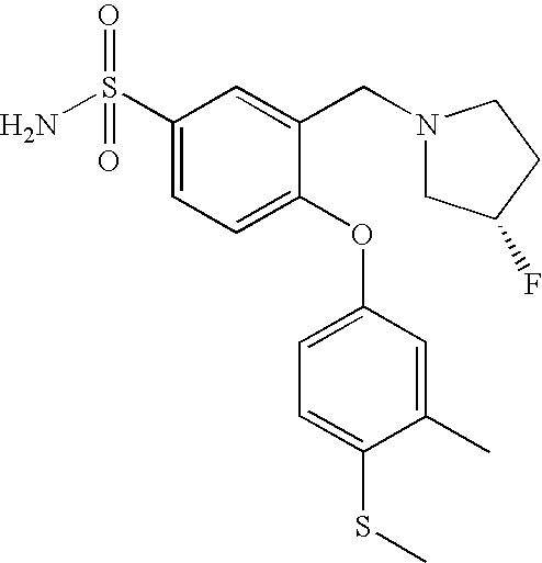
C1(S(N)(=O)=O)=CC=C(OC2=CC=C(SC)C(C)=C2)C(CN2CC(F)CC2)=C1
